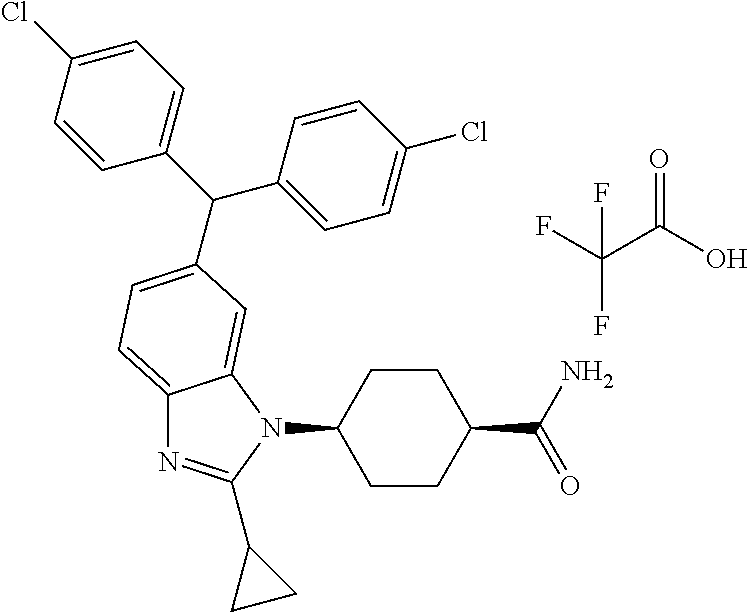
C1CC(C(=O)N)CCC1N1C2=CC(C(C3=CC=C(Cl)C=C3)C3=CC=C(Cl)C=C3)=CC=C2N=C1C1CC1.FC(C(O)=O)(F)F
